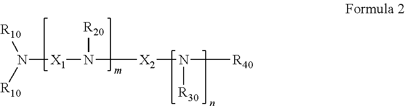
[R10]N([R10])[X1]N([X2]N([R40])[R30])[R20]
